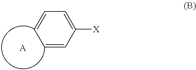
C1=CC([X])=CC=C1.[A]
